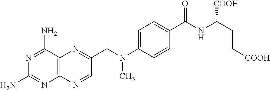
C12=C(C(N)=NC(N)=N1)N=C(CN(C1=CC=C(C(NC(CC[COOH])[COOH])=O)C=C1)C)C=N2
